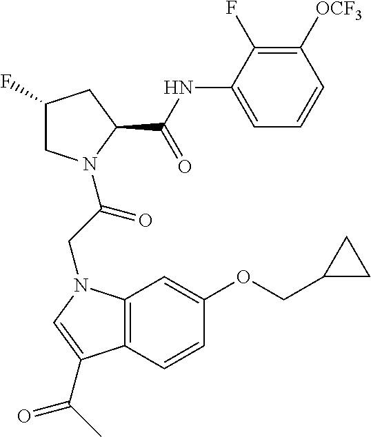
C1=C(NC(=O)C2N(C(CN3C4=C(C=CC(OCC5CC5)=C4)C(C(C)=O)=C3)=O)CC(F)C2)C(F)=C([OCF3])C=C1
